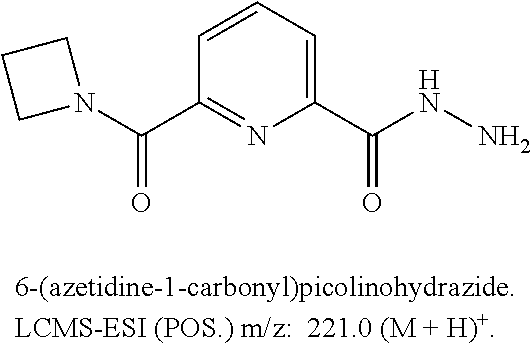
N1(C(C2=NC(C(NN)=O)=CC=C2)=O)CCC1
